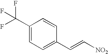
C1(C(F)(F)F)=CC=C(C=C[NO2])C=C1
